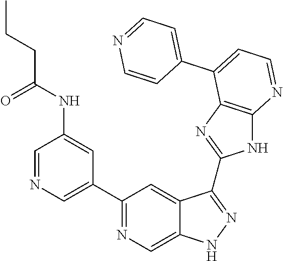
C1=NC=C(C2=NC=C3C(=C2)C(C2=NC4=C(N2)N=CC=C4C2=CC=NC=C2)=NN3)C=C1NC(=O)CCC
